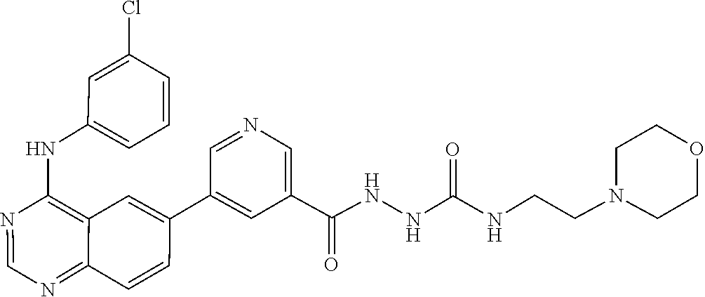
N1=C2C=CC(C3=CC(C(NNC(NCCN4CCOCC4)=O)=O)=CN=C3)=CC2=C(NC2=CC=CC(Cl)=C2)N=C1
